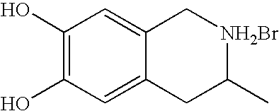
C1(O)=C(O)C=C2C(=C1)C[NH2Br]C(C)C2
